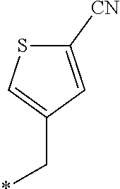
C1([CN])=CC(C*)=CS1
